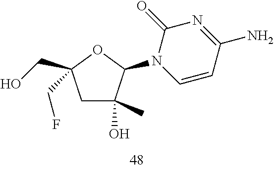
C1C(C)(O)C(N2C=CC(N)=NC2=O)OC1(CO)CF
